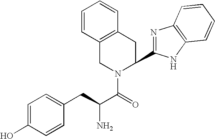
C1=C(O)C=CC(CC(C(=O)N2C(C3=NC4=C(N3)C=CC=C4)CC3=C(C2)C=CC=C3)N)=C1
